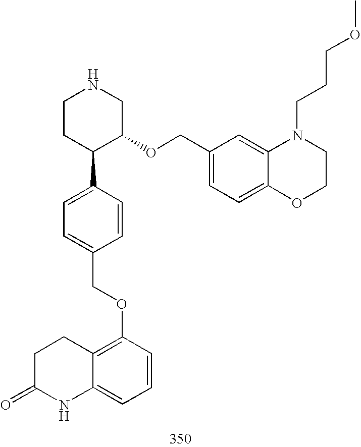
C1CC(C2=CC=C(COC3=C4C(=CC=C3)NC(=O)CC4)C=C2)C(OCC2=CC=C3C(=C2)N(CCCOC)CCO3)CN1
